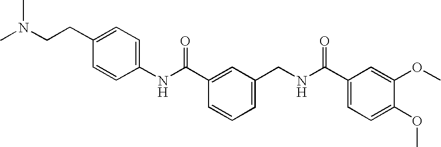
C1(NC(C2=CC(CNC(C3=CC=C(OC)C(OC)=C3)=O)=CC=C2)=O)=CC=C(CCN(C)C)C=C1
